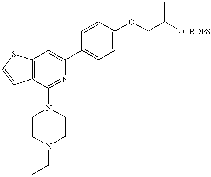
C12=C(C(N3CCN(CC)CC3)=NC(C3=CC=C(OCC([OTBDPS])C)C=C3)=C1)C=CS2
